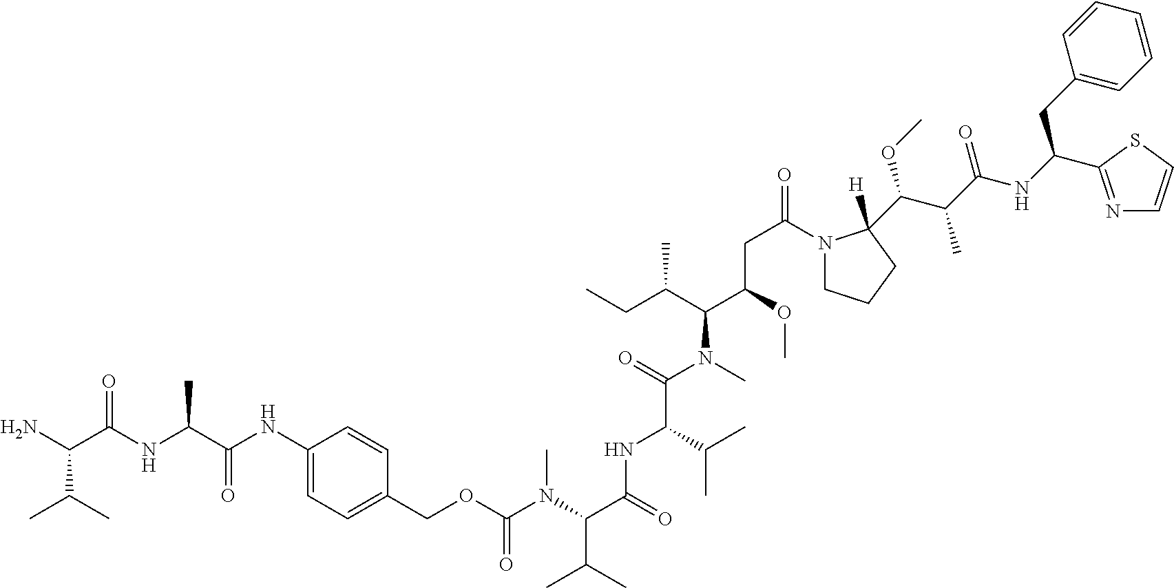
NC(C(NC(C(=O)NC1=CC=C(COC(N(C)C(C(=O)NC(C(C)C)C(=O)N(C)C(C(CC)C)C(OC)CC(=O)N2CCCC2(C(C(C)C(NC(CC2=CC=CC=C2)C2=NC=CS2)=O)OC)[H])C(C)C)=O)C=C1)C)=O)C(C)C
